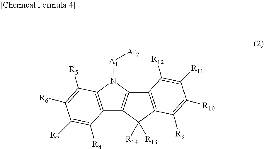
C12=C(N([A1][Ar7])C3=C1C([R14])([R13])C1=C3C([R12])=C([R11])C([R10])=C1[R9])C([R5])=C([R6])C([R7])=C2[R8]
